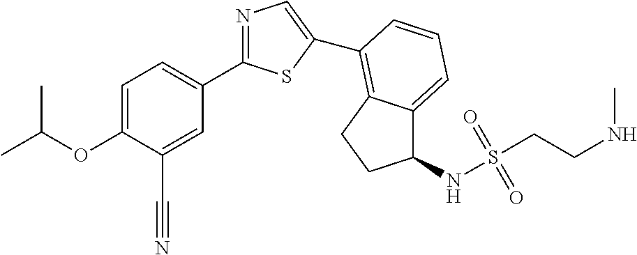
C1=C(OC(C)C)C(C#N)=CC(C2=NC=C(C3=C4C(=CC=C3)C(NS(CCNC)(=O)=O)CC4)S2)=C1
